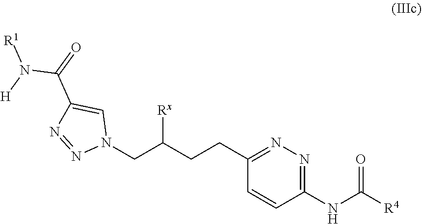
C1(NC([R4])=O)=NN=C(CCC(CN2C=C(C(N([R1])[H])=O)N=N2)[Rx])C=C1
